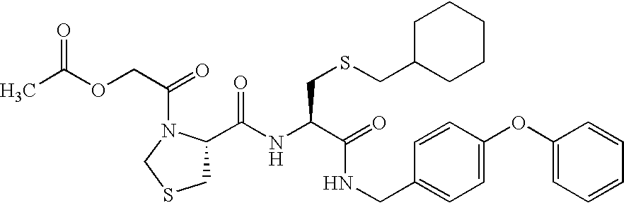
C1(C(NC(C(=O)NCC2=CC=C(OC3=CC=CC=C3)C=C2)CSCC2CCCCC2)=O)CSCN1C(COC(C)=O)=O
